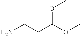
NCCC(OC)OC
